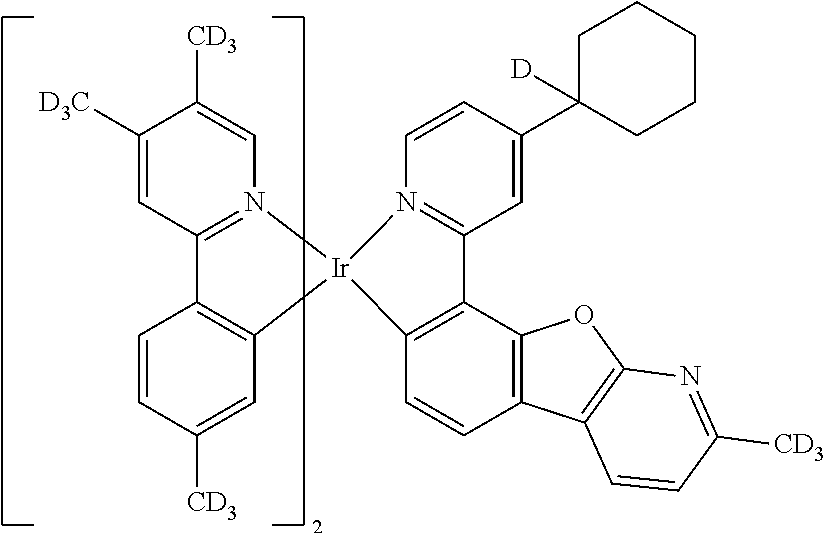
C1([CD3])=CC2=N(C=C1[CD3])[Ir]1(C3=C2C=CC([CD3])=C3)C2=C(C3=C(C=C2)C2=C(O3)N=C([CD3])C=C2)C2=N1C=CC(C1([D])CCCCC1)=C2
